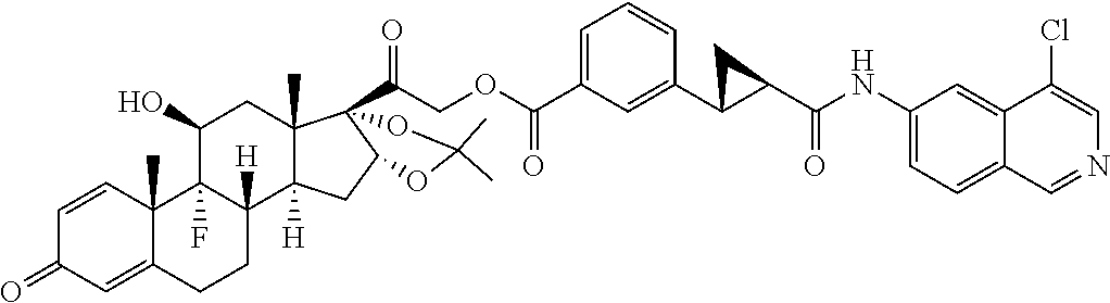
C1=CC2(C)C(=CC1=O)CCC1([H])C2(F)C(O)CC2(C)C1([H])CC1C2(C(=O)COC(C2=CC=CC(C3CC3C(NC3=CC=C4C(=C3)C(Cl)=CN=C4)=O)=C2)=O)OC(C)(C)O1
